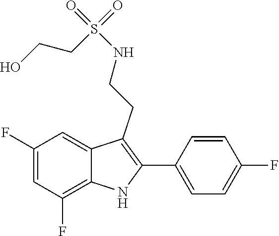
S(NCCC1=C(C2=CC=C(F)C=C2)NC2=C(F)C=C(F)C=C12)(=O)(=O)CCO
